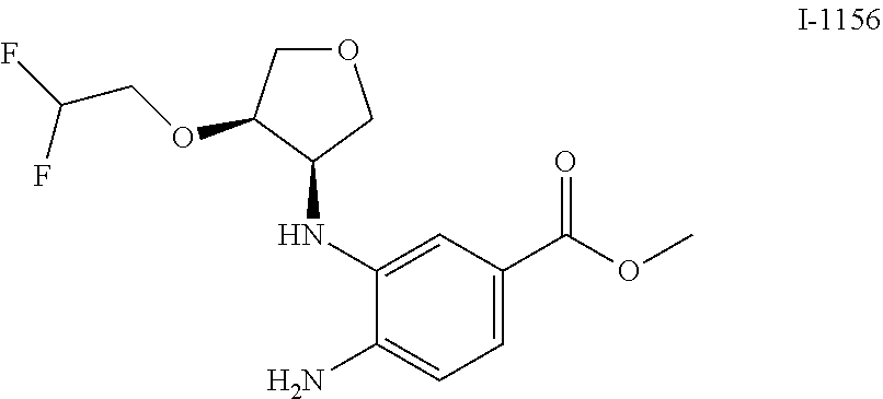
C1(C(OC)=O)=CC=C(N)C(NC2COCC2OCC(F)F)=C1
